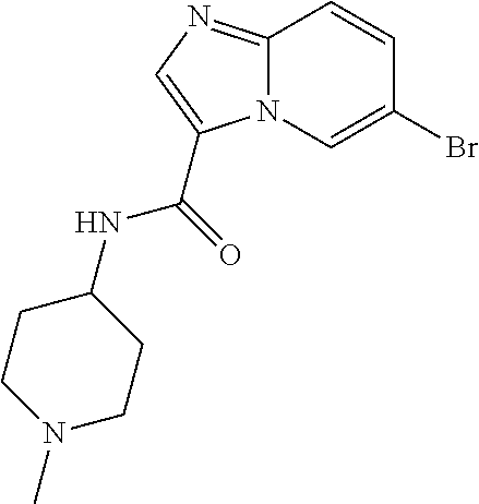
C12=NC=C(C(=O)NC3CCN(C)CC3)N1C=C(Br)C=C2
